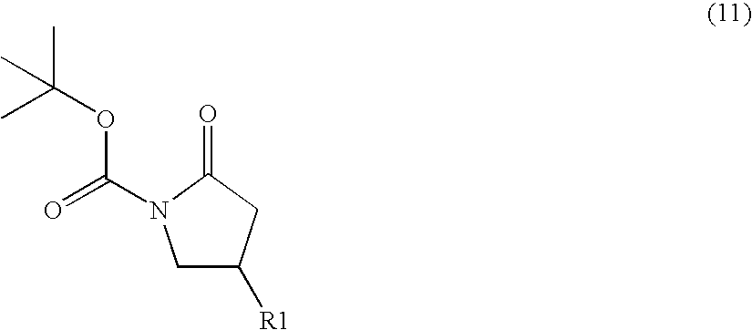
C1C([R1])CC(=O)N1C(=O)OC(C)(C)C
